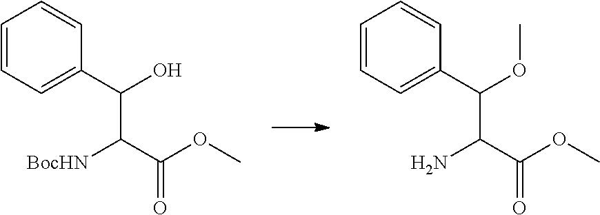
[BocHN]C(C(OC)=O)C(C1=CC=CC=C1)O.NC(C(OC)=O)C(C1=CC=CC=C1)OC
